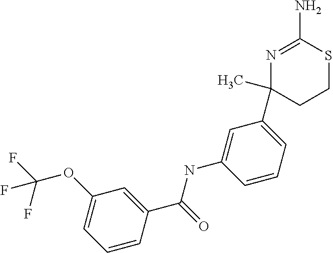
N1=C(N)SCCC1(C1=CC=CC(NC(C2=CC(OC(F)(F)F)=CC=C2)=O)=C1)C
